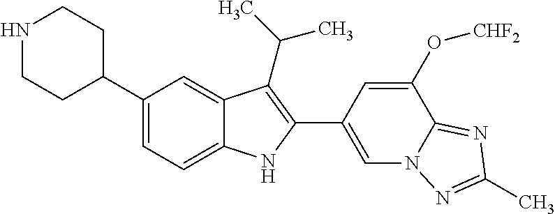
N1CCC(C2=CC=C3C(=C2)C(C(C)C)=C(C2=CN4C(=NC(C)=N4)C(O[CHF2])=C2)N3)CC1
